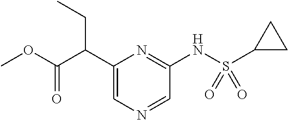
C1(C(C(OC)=O)CC)=CN=CC(NS(C2CC2)(=O)=O)=N1
